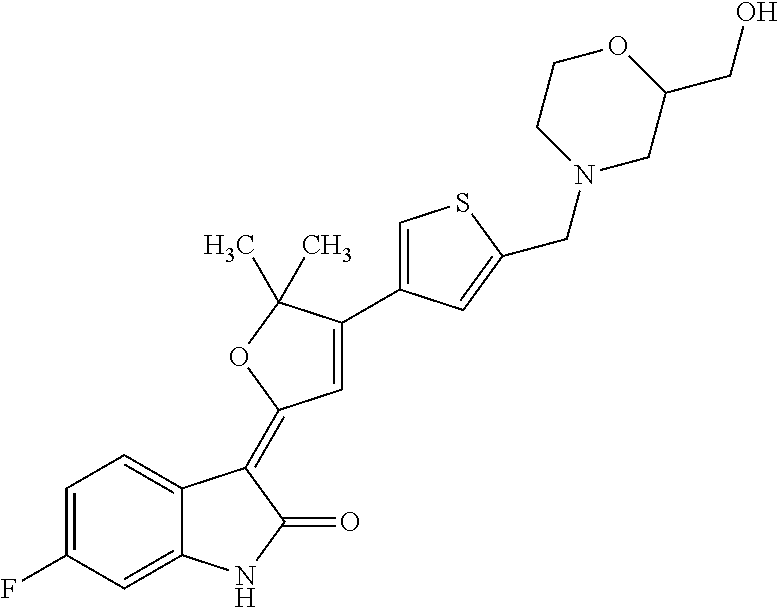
C1=C(F)C=C2C(=C1)C(=C1C=C(C3=CSC(CN4CC(CO)OCC4)=C3)C(C)(C)O1)C(=O)N2
